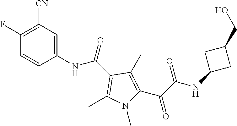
C1(NC(C2=C(C)N(C)C(C(C(NC3CC(CO)C3)=O)=O)=C2C)=O)=CC([CN])=C(F)C=C1
